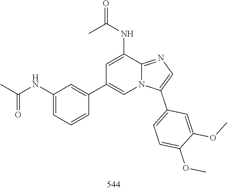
C1(C2=CC(NC(C)=O)=CC=C2)=CN2C(=NC=C2C2=CC=C(OC)C(OC)=C2)C(NC(=O)C)=C1
